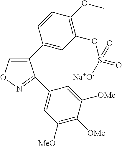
C1(C2=CC(OS([Na+O-])(=O)=O)=C(OC)C=C2)=CON=C1C1=CC([MeO])=C([OMe])C([OMe])=C1
